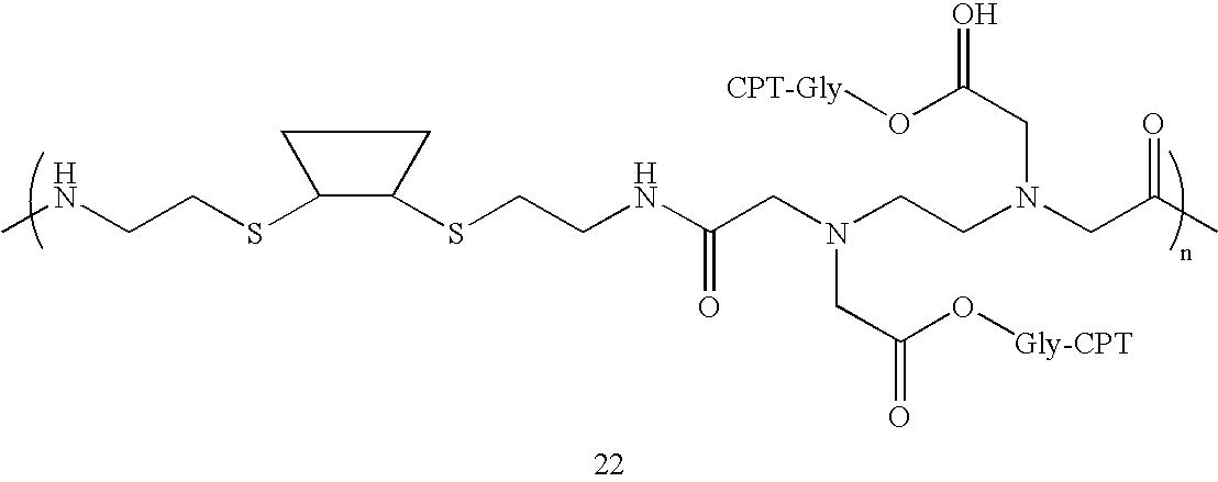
CNCCSC1C(SCCNC(CN(CCN(CC(C)=O)CC(=O)O[CPT-Gly])CC(=O)O[Gly-CPT])=O)CC1
